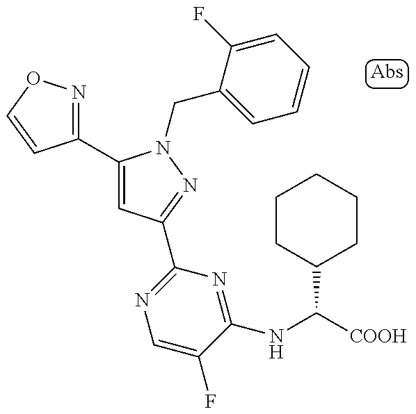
C1(C2=CC(C3=NC=C(F)C(NC(C4CCCCC4)[COOH])=N3)=NN2CC2=CC=CC=C2F)=NOC=C1
